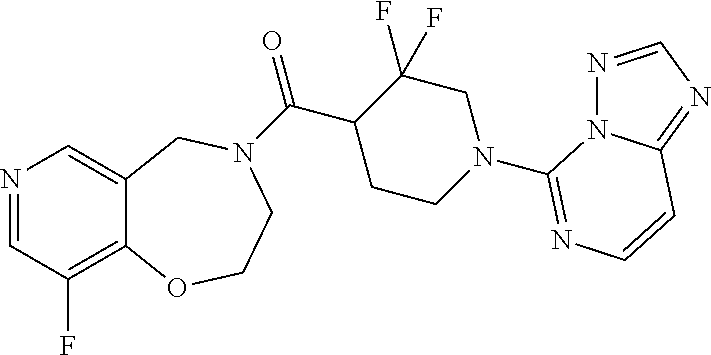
N1=CC(F)=C2C(=C1)CN(C(C1CCN(C3=NC=CC4=NC=NN43)CC1(F)F)=O)CCO2
